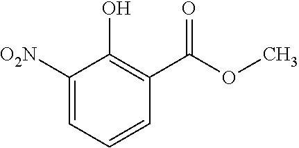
C1([O2N])=CC=CC(C(OC)=O)=C1O
